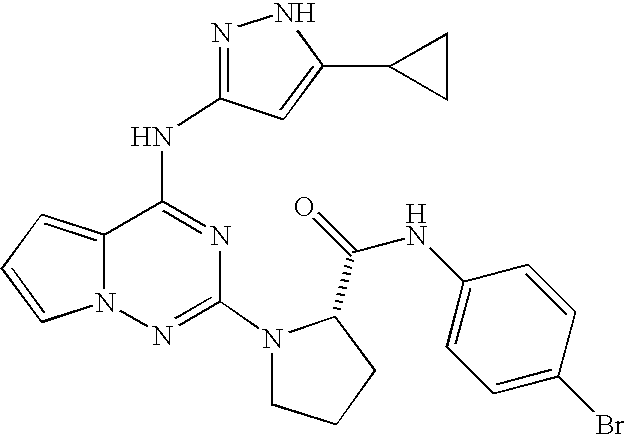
N1=C(NC2=NC(N3CCCC3C(=O)NC3=CC=C(Br)C=C3)=NN3C2=CC=C3)C=C(C2CC2)N1
